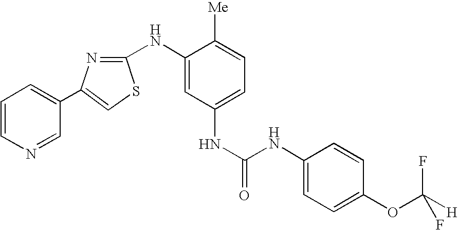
C1=CC=C(C2=CSC(NC3=CC(NC(=O)NC4=CC=C(OC([H])(F)F)C=C4)=CC=C3[Me])=N2)C=N1
